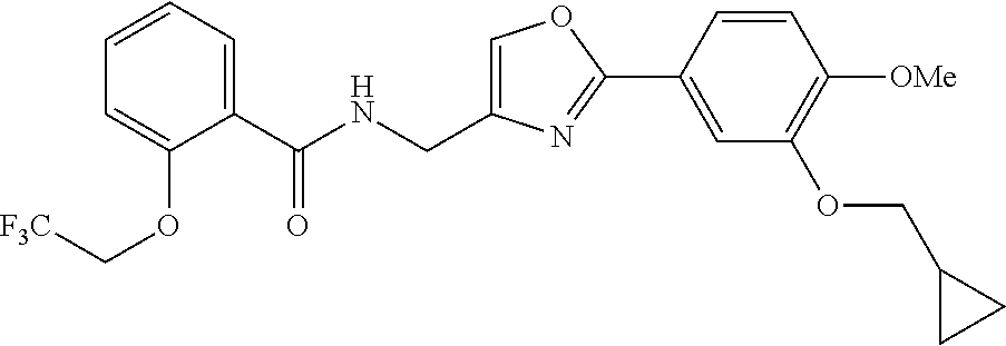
C1=C(CNC(C2=CC=CC=C2OC[F3C])=O)N=C(C2=CC(OCC3CC3)=C([OMe])C=C2)O1
